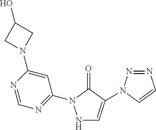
N1=NN(C2=CNN(C3=NC=NC(N4CC(O)C4)=C3)C2=O)C=C1
